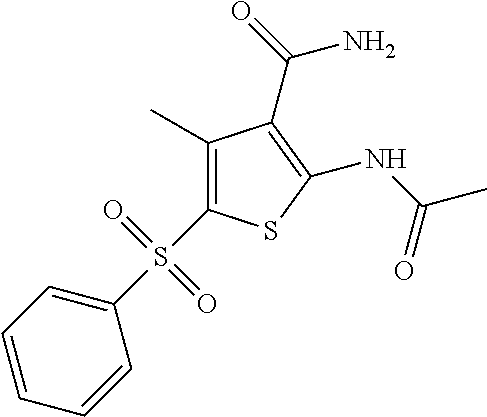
C1(C)=C(S(C2=CC=CC=C2)(=O)=O)SC(NC(=O)C)=C1C(N)=O
